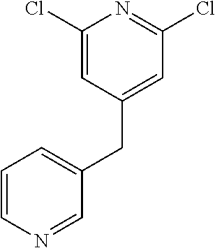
C1(Cl)=CC(CC2=CC=CN=C2)=CC(Cl)=N1
